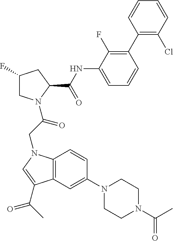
C1(F)CN(C(CN2C3=C(C=C(N4CCN(C(C)=O)CC4)C=C3)C(C(C)=O)=C2)=O)C(C(NC2=CC=CC(C3=C(Cl)C=CC=C3)=C2F)=O)C1
